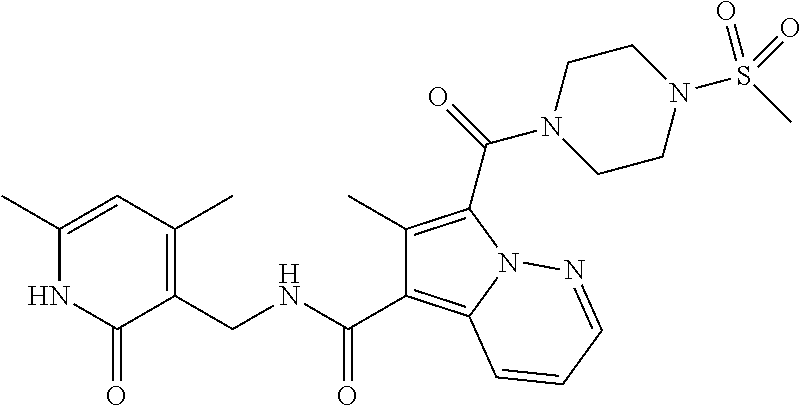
C1(C)=CC(C)=C(CNC(C2=C3N(C(C(=O)N4CCN(S(C)(=O)=O)CC4)=C2C)N=CC=C3)=O)C(=O)N1
